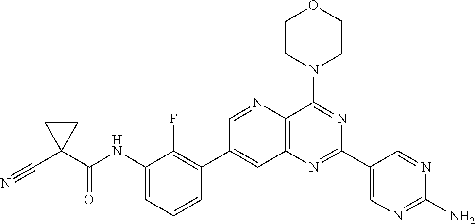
C1=CC(C2=CC3=C(C(N4CCOCC4)=NC(C4=CN=C(N)N=C4)=N3)N=C2)=C(F)C(NC(C2(C#N)CC2)=O)=C1
